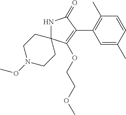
N1C2(C(OCCOC)=C(C3=C(C)C=CC(C)=C3)C1=O)CCN(OC)CC2
